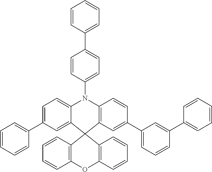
C1=C2C(=CC(C3=CC=CC=C3)=C1)C1(C3=C(N2C2=CC=C(C4=CC=CC=C4)C=C2)C=CC(C2=CC=CC(C4=CC=CC=C4)=C2)=C3)C2=C(OC3=C1C=CC=C3)C=CC=C2
